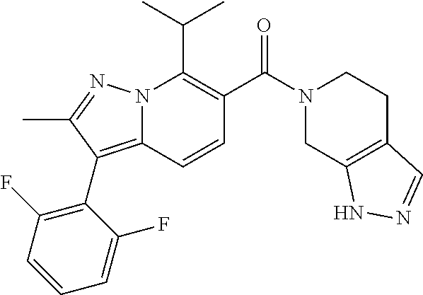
CC(C)C1=C(C(N2CCC3=C(C2)NN=C3)=O)C=CC2=C(C3=C(F)C=CC=C3F)C(C)=NN12
